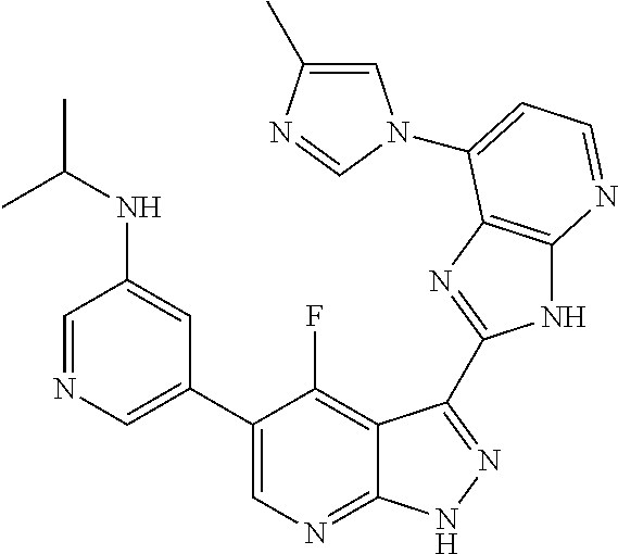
C1=NC=C(C2=CN=C3C(=C2F)C(C2=NC4=C(N2)N=CC=C4N2C=C(C)N=C2)=NN3)C=C1NC(C)C
